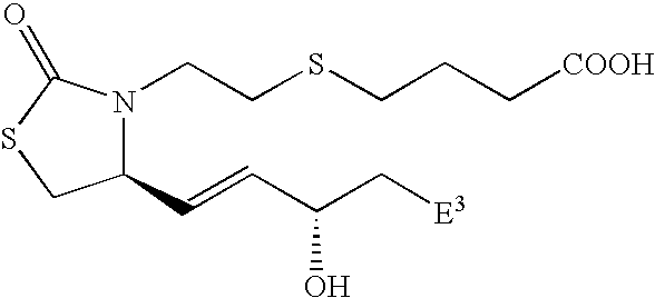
N1(CCSCCC[COOH])C(C=CC(C[E3])O)CSC1=O
